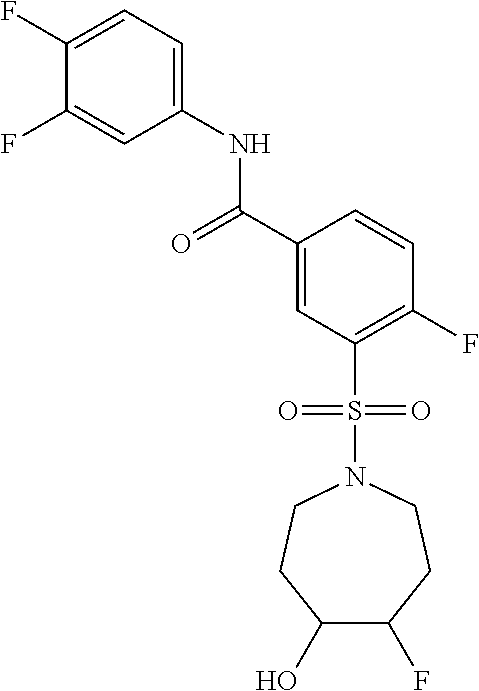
C1(O)CCN(S(C2=C(F)C=CC(C(=O)NC3=CC=C(F)C(F)=C3)=C2)(=O)=O)CCC1F
